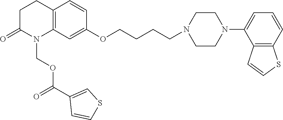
C12=C(C=C(OCCCCN3CCN(C4=CC=CC5=C4C=CS5)CC3)C=C1)N(COC(C1=CSC=C1)=O)C(=O)CC2
